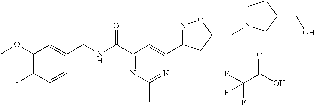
C1(OC)=C(F)C=CC(CNC(C2=NC(C)=NC(C3=NOC(CN4CCC(CO)C4)C3)=C2)=O)=C1.O=C(O)C(F)(F)F
